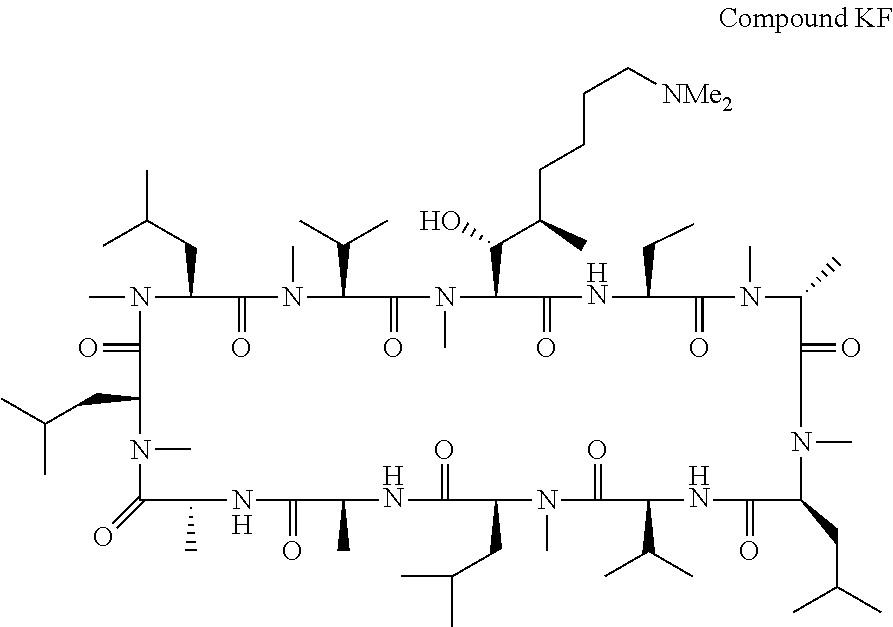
CN1C(CC(C)C)C(=O)N(C)C(C(C)C)C(=O)N(C)C(C(C(CCCC[NMe2])C)O)C(=O)NC(CC)C(=O)N(C)C(C)C(=O)N(C)C(CC(C)C)C(=O)NC(C(C)C)C(=O)N(C)C(CC(C)C)C(=O)NC(C)C(=O)NC(C)C(=O)N(C)C(CC(C)C)C1=O
